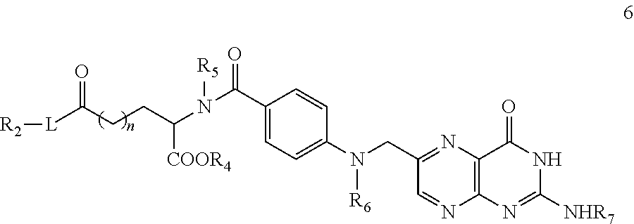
C(C(N([R5])C(C1=CC=C(N(CC2=NC3=C(N=C2)N=C([NHR7])NC3=O)[R6])C=C1)=O)[COOR4])CC([L][R2])=O
